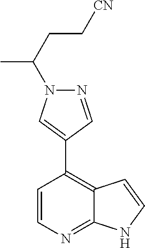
C1=CC(C2=CN(C(CC[CN])C)N=C2)=C2C(=N1)NC=C2
